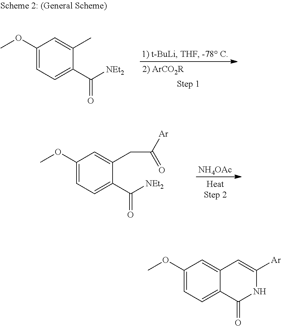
C1(OC)=CC=C(C([NEt2])=O)C(C)=C1.[NH4OAc].C1(OC)=CC=C(C([NEt2])=O)C(CC([Ar])=O)=C1.C1(OC)=CC=C2C(=C1)C=C([Ar])NC2=O
